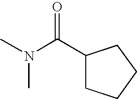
CN(C)C(C1CCCC1)=O
